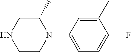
C1C(C)N(C2=CC=C(F)C(C)=C2)CCN1
